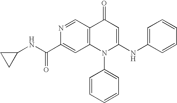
C1(C(=O)NC2CC2)=CC2=C(C=N1)C(=O)C=C(NC1=CC=CC=C1)N2C1=CC=CC=C1
